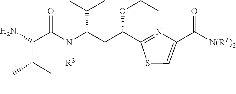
N(C(CC(C1=NC(C([N(RT)2])=O)=CS1)OCC)C(C)C)([R3])C(C(C(CC)C)N)=O
